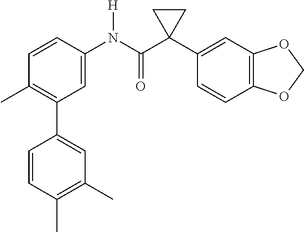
C1(C)=C(C2=CC(C)=C(C)C=C2)C=C(N(C(C2(C3=CC4=C(C=C3)OCO4)CC2)=O)[H])C=C1
